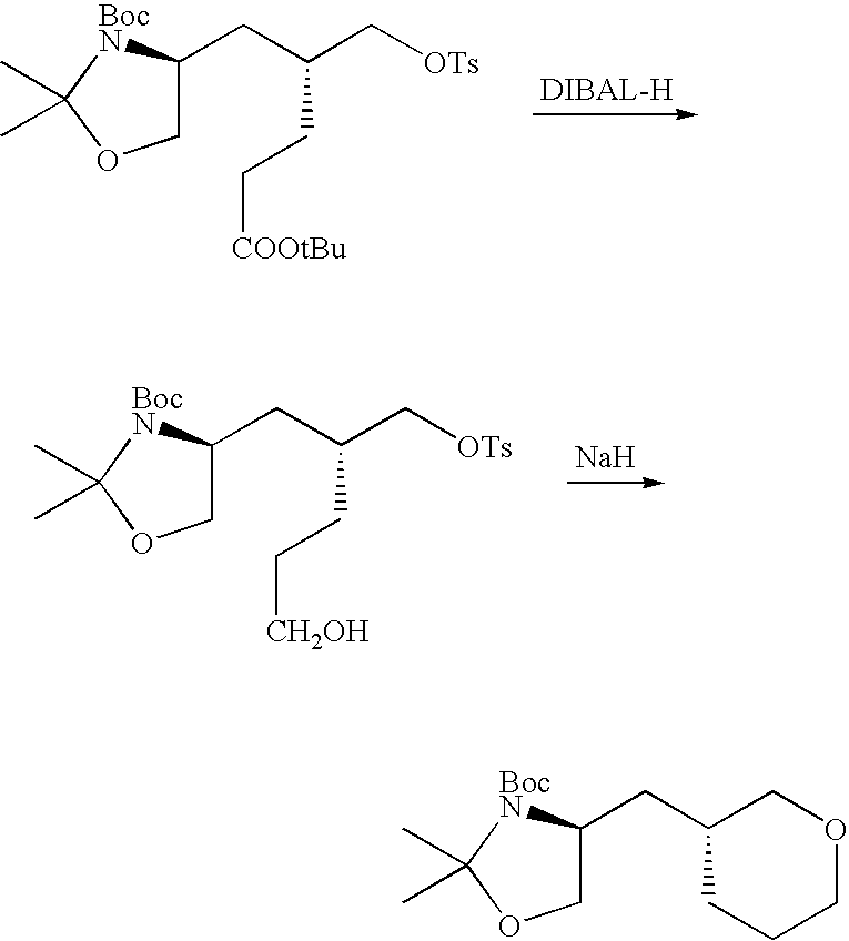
C1C(CC(C[OTs])CC[COOtBu])[BocN]C(C)(C)O1.C1C(CC(C[OTs])CC[CH2OH])[BocN]C(C)(C)O1.[Na].C1C(CC2CCCOC2)[BocN]C(C)(C)O1
